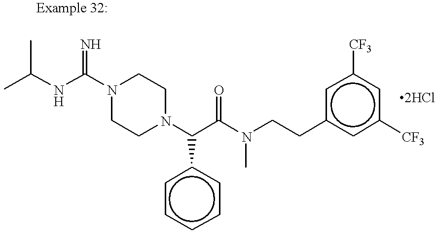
N1(C(=N)NC(C)C)CCN(C(C(N(C)CCc2cc([CF3])cc([CF3])c2)=O)c2ccccc2)CC1
